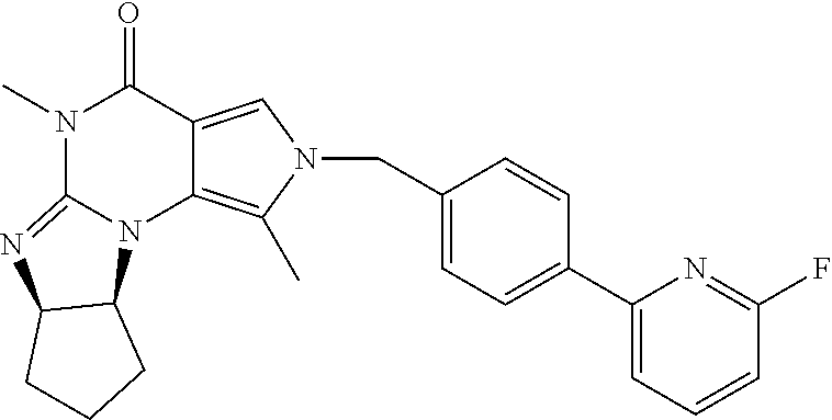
N1(C)C2=NC3C(N2C2=C(C)N(CC4=CC=C(C5=CC=CC(F)=N5)C=C4)C=C2C1=O)CCC3
